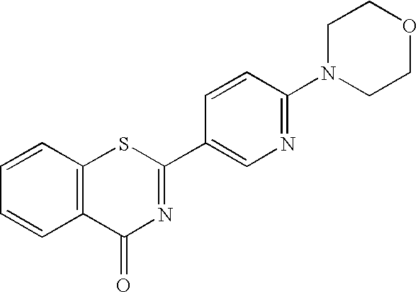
C1=CC2=C(C=C1)C(=O)N=C(C1=CN=C(N3CCOCC3)C=C1)S2
